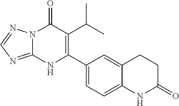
C1(C(C)C)=C(C2=CC=C3C(=C2)CCC(=O)N3)NC2=NC=NN2C1=O
